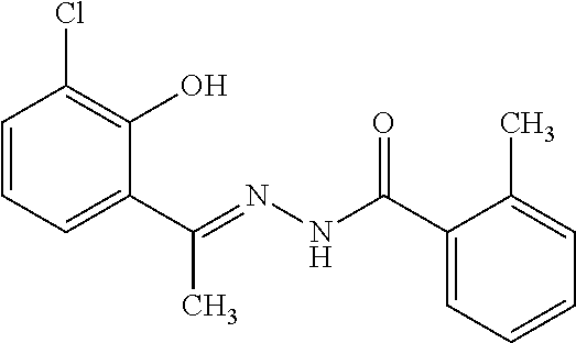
C1=CC=C(C(=NNC(C2=CC=CC=C2C)=O)C)C(O)=C1Cl
